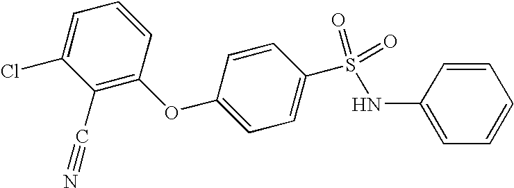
C1=C(Cl)C(C#N)=C(OC2=CC=C(S(NC3=CC=CC=C3)(=O)=O)C=C2)C=C1
